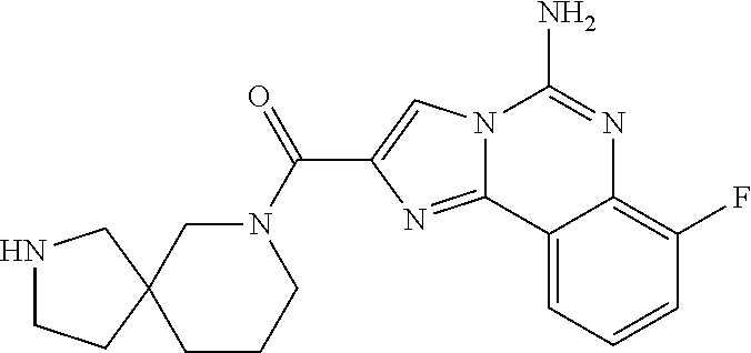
N12C(=NC(C(N3CC4(CCC3)CNCC4)=O)=C1)C1=CC=CC(F)=C1N=C2N
